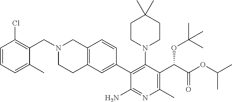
N1(CC2=C(Cl)C=CC=C2C)CCC2=C(C1)C=CC(C1=C(N3CCC(C)(C)CC3)C(C(C(=O)OC(C)C)OC(C)(C)C)=C(C)N=C1N)=C2
